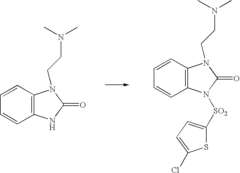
C12=C(C=CC=C1)N(CCN(C)C)C(=O)N2[SO2]C1=CC=C(Cl)S1.C12=C(C=CC=C1)N(CCN(C)C)C(=O)N2
